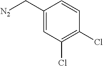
[N2]CC1=CC(Cl)=C(Cl)C=C1
